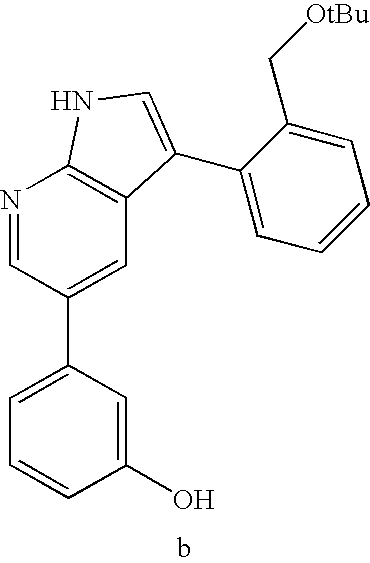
C1(O)=CC(C2=CC3=C(N=C2)NC=C3C2=CC=CC=C2C[OtBu])=CC=C1
